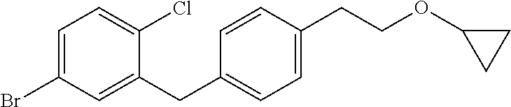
BrC1=CC=C(Cl)C(CC2=CC=C(CCOC3CC3)C=C2)=C1
